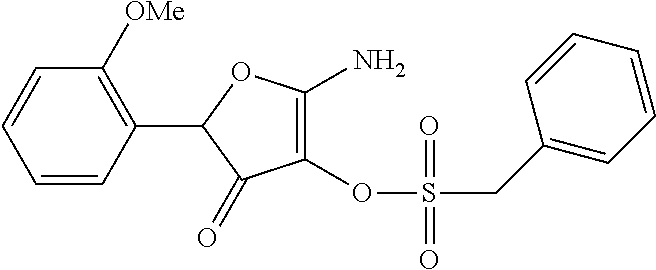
C1(OS(=O)(CC2=CC=CC=C2)=O)=C(N)OC(C2=C([OMe])C=CC=C2)C1=O
